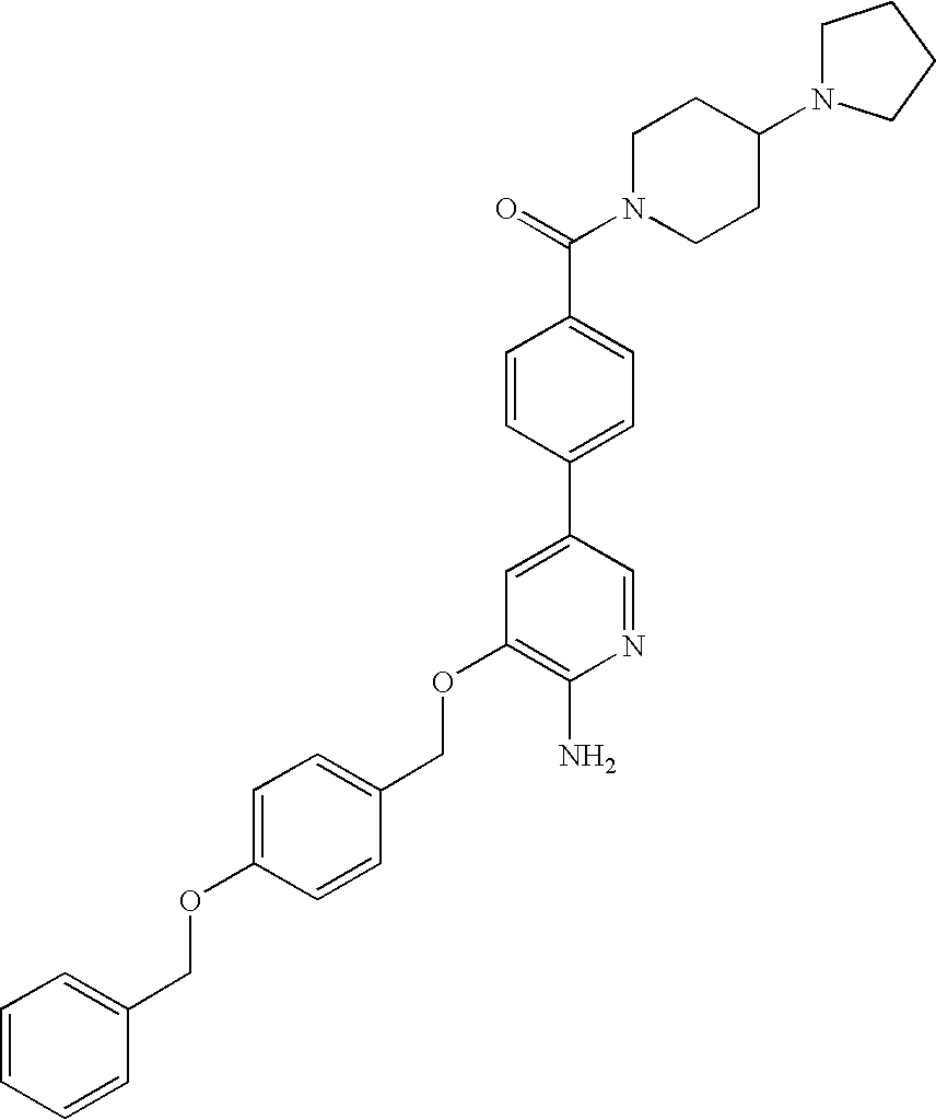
C(OC1=C(N)N=CC(C2=CC=C(C(=O)N3CCC(N4CCCC4)CC3)C=C2)=C1)C1=CC=C(OCC2=CC=CC=C2)C=C1
